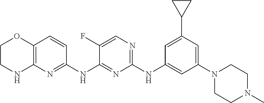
C1(NC2=CC(N3CCN(C)CC3)=CC(C3CC3)=C2)=NC=C(F)C(NC2=NC3=C(C=C2)OCCN3)=N1
